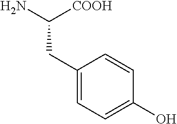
C(CC1=CC=C(O)C=C1)(N)[COOH]
